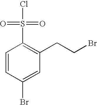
C1=CC(Br)=CC(CCBr)=C1S(=O)(Cl)=O
